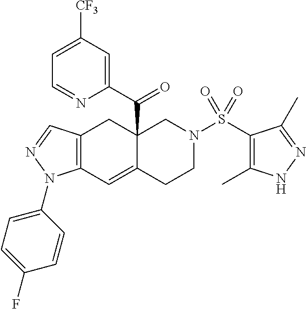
C12(C(C3=CC([CF3])=CC=N3)=O)C(=CC3=C(C1)C=NN3C1=CC=C(F)C=C1)CCN(S(C1=C(C)NN=C1C)(=O)=O)C2
